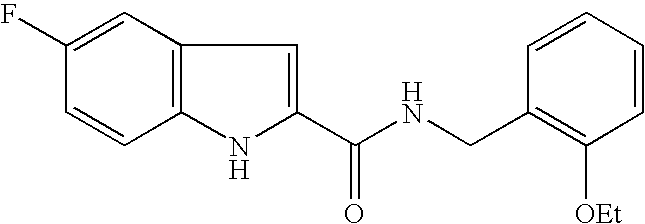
C1(C(NCC2=C([OEt])C=CC=C2)=O)=CC2=C(N1)C=CC(F)=C2
